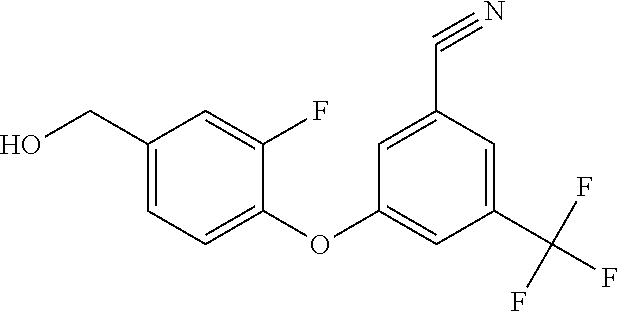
C1(OC2=CC(C(F)(F)F)=CC(C#N)=C2)=CC=C(CO)C=C1F
